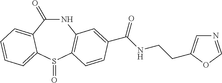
C1(=O)NC2=C(S(=O)C3=CC=CC=C13)C=CC(C(NCCC1=CN=CO1)=O)=C2
